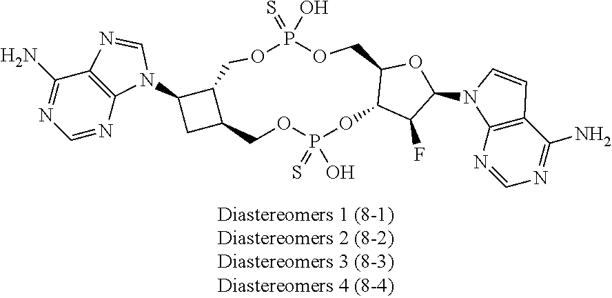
C1=NC2=C(C(N)=N1)N=CN2C1CC2C1COP(=S)(O)OCC1C(OP(=S)(O)OC2)C(F)C(N2C3=C(C(N)=NC=N3)C=C2)O1
